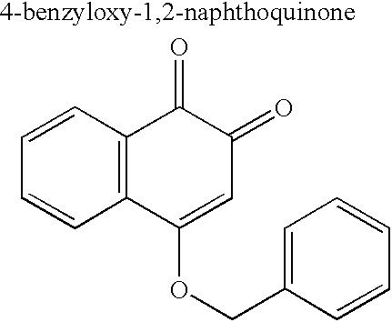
C1=CC2=C(C=C1)C(OCC1=CC=CC=C1)=CC(=O)C2=O
